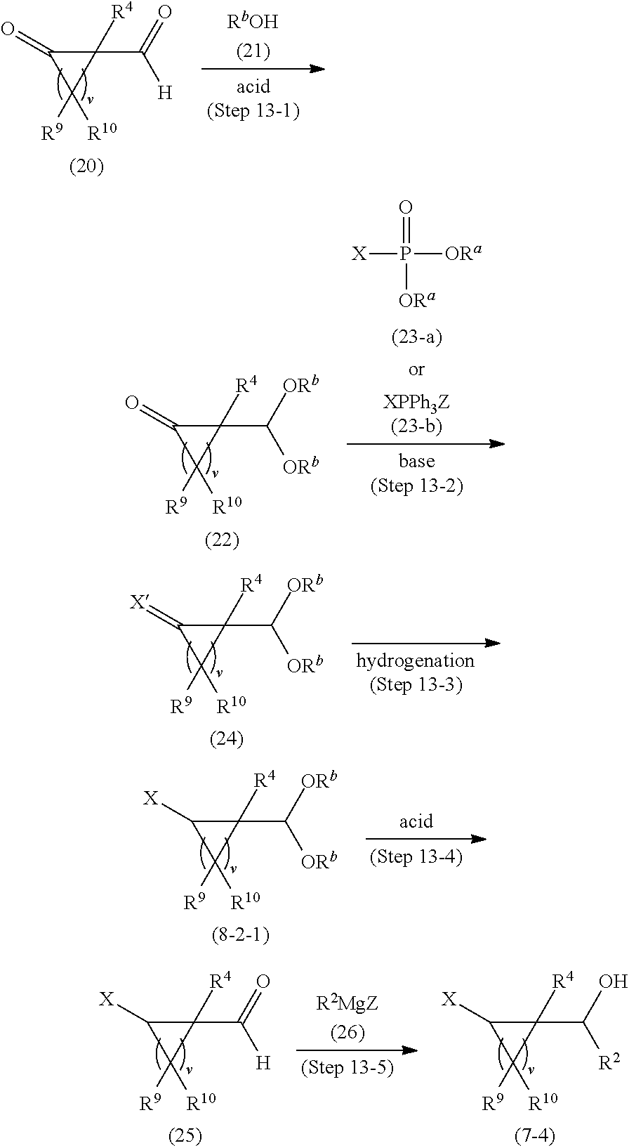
C1(C(=O)[H])([R4])C(=O)C1([R9])[R10].C1(C([ORb])[ORb])([R4])C(=O)C1([R9])[R10].[X]P([ORa])(=O)[ORa].C1(C([ORb])[ORb])([R4])C(=[X])C1([R9])[R10].C1(C([ORb])[ORb])([R4])C([X])C1([R9])[R10].C1(C(=O)[H])([R4])C([X])C1([R9])[R10].C1(C(O)[R2])([R4])C([X])C1([R9])[R10]
